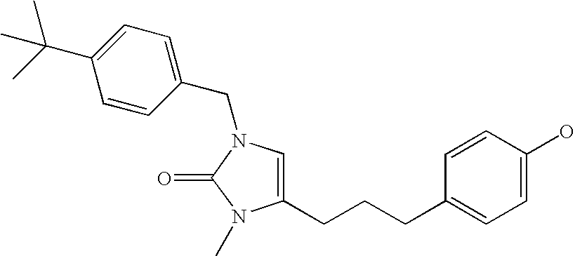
C1(CCCC2=CC=C(O)C=C2)=CN(CC2=CC=C(C(C)(C)C)C=C2)C(=O)N1C
